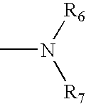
CN([R6])[R7]
